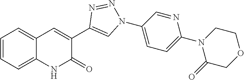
C1=CC=C2C(=C1)NC(=O)C(C1=CN(C3=CC=C(N4C(=O)COCC4)N=C3)N=N1)=C2
